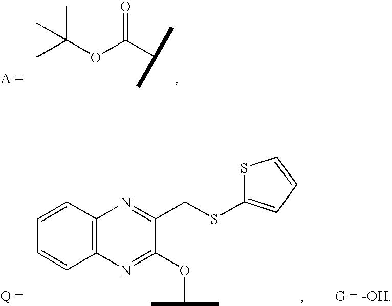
CC(OC(C(C)C)=O)(C)C.C1=CC2=C(C=C1)N=C(OC(C)C)C(CSC1=CC=CS1)=N2
